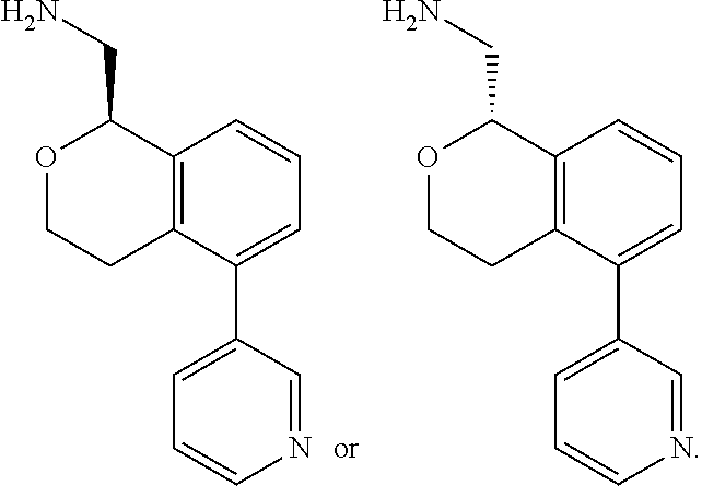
C12=C(C(C3=CC=CN=C3)=CC=C1)CCOC2CN.C12=C(C(C3=CC=CN=C3)=CC=C1)CCOC2CN
